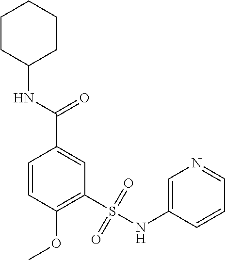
C1=CC(OC)=C(S(=O)(=O)NC2=CN=CC=C2)C=C1C(=O)NC1CCCCC1
